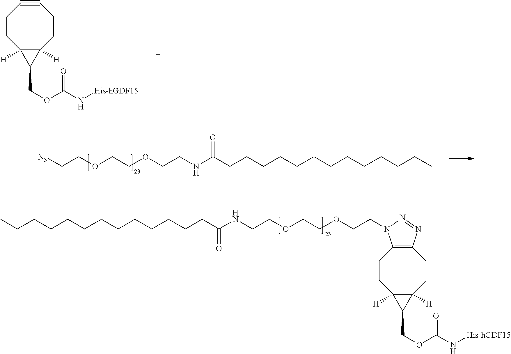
C1#CCCC2([H])C([H])(CC1)C2COC(N[His-hGDF15])=O.[N3]CCOCCOCCNC(CCCCCCCCCCCCC)=O.C(COCCOCCNC(CCCCCCCCCCCCC)=O)N1N=NC2=C1CCC1([H])C([H])(CC2)C1COC(N[His-hGDF15])=O
